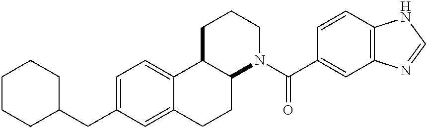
C1=C(CC2CCCCC2)C=C2C(=C1)C1C(CC2)N(C(=O)C2=CC3=C(C=C2)NC=N3)CCC1
